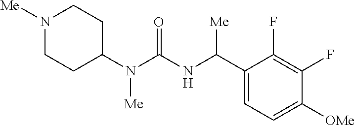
N1([Me])CCC(N(C(NC(C2=CC=C([OMe])C(F)=C2F)[Me])=O)[Me])CC1
